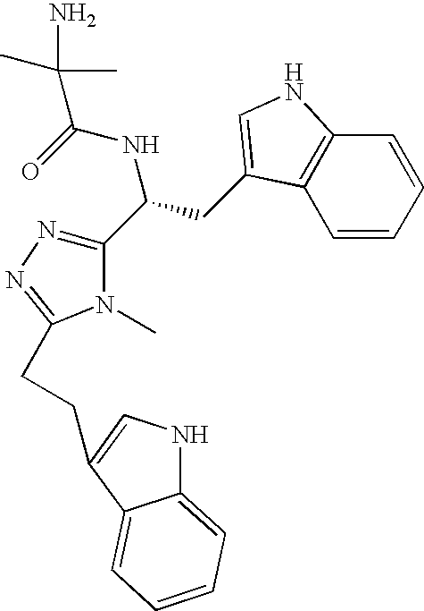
C12=CC=CC=C1NC=C2CCC1=NN=C(C(NC(=O)C(C)(C)N)CC2=CNC3=C2C=CC=C3)N1C
